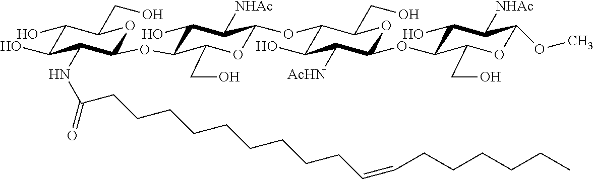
C1(OC2C(O)C([NHAc])C(OC3C(O)C([AcHN])C(OC4C(CO)OC(OC)C([NHAc])C4O)OC3CO)OC2CO)OC(CO)C(O)C(O)C1NC(CCCCCCCCCC=CCCCCCC)=O
